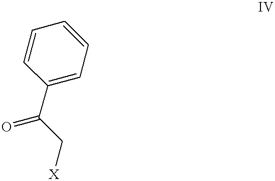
C1(C(C[X])=O)=CC=CC=C1
